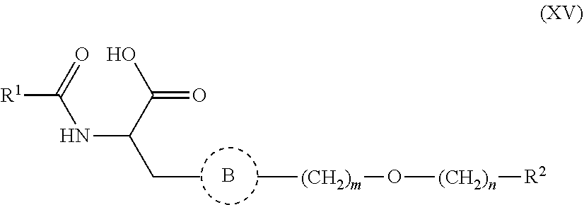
B.C(C)C(NC([R1])=O)C(O)=O.C[(CH2)m]O[(CH2)n][R2]
